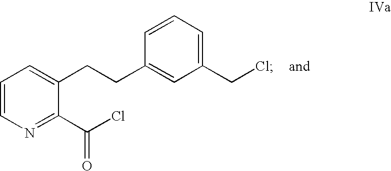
C1=CN=C(C(Cl)=O)C(CCC2=CC(CCl)=CC=C2)=C1
